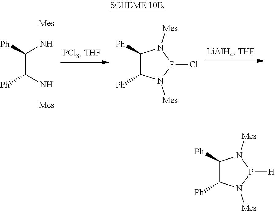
[Ph]C(N[Mes])C(N[Mes])[Ph].[Ph]C1C([Ph])N([Mes])P(Cl)N1[Mes].[Ph]C1C([Ph])N([Mes])P([H])N1[Mes]
